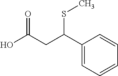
OC(CC(C1=CC=CC=C1)SC)=O
